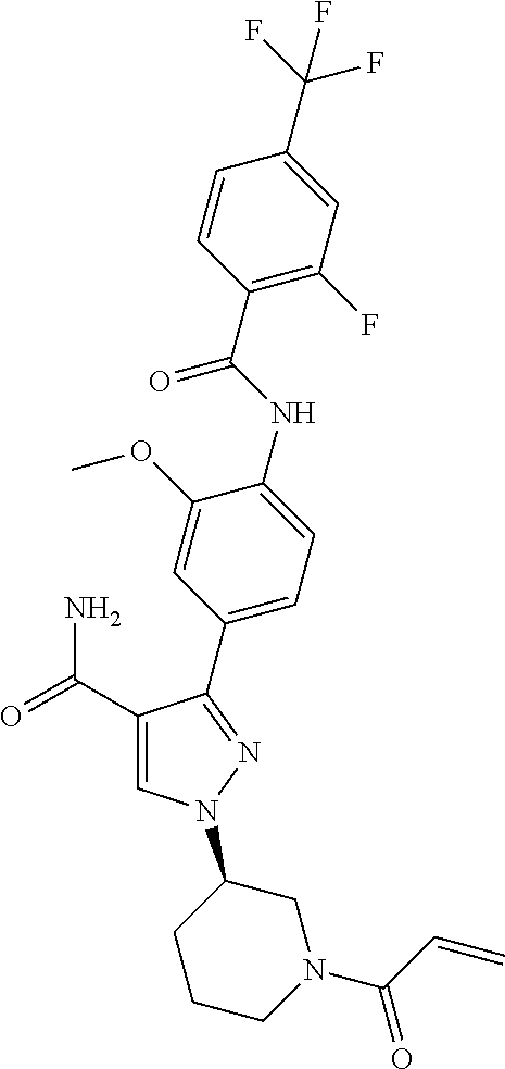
C1(C(=O)N)=CN(C2CCCN(C(=O)C=C)C2)N=C1C1=CC=C(NC(=O)C2=C(F)C=C(C(F)(F)F)C=C2)C(OC)=C1
